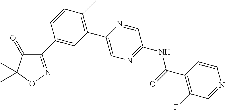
C1(=O)C(C2=CC(C3=CN=C(NC(C4=C(F)C=NC=C4)=O)C=N3)=C(C)C=C2)=NOC1(C)C
